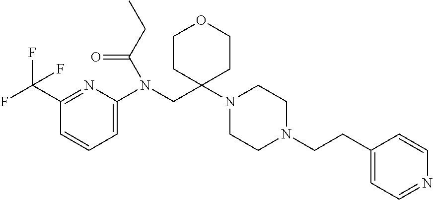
C1(C(F)(F)F)=NC(N(CC2(N3CCN(CCC4=CC=NC=C4)CC3)CCOCC2)C(CC)=O)=CC=C1
